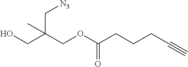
OCC(COC(CCCC#C)=O)(C[N3])C
